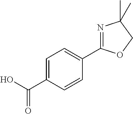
C1=C(C(O)=O)C=CC(C2=NC(C)(C)CO2)=C1
